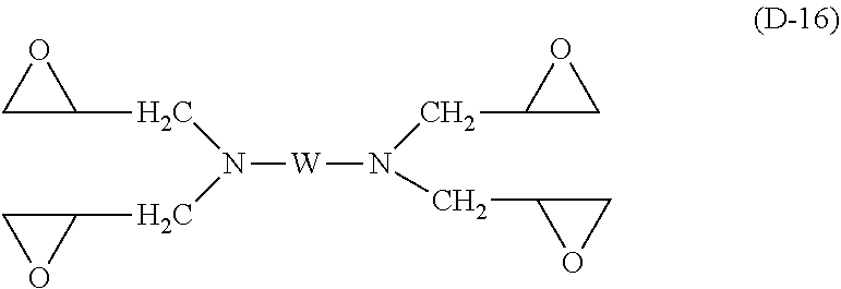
N([W]N(CC1CO1)CC1OC1)(CC1OC1)CC1CO1
